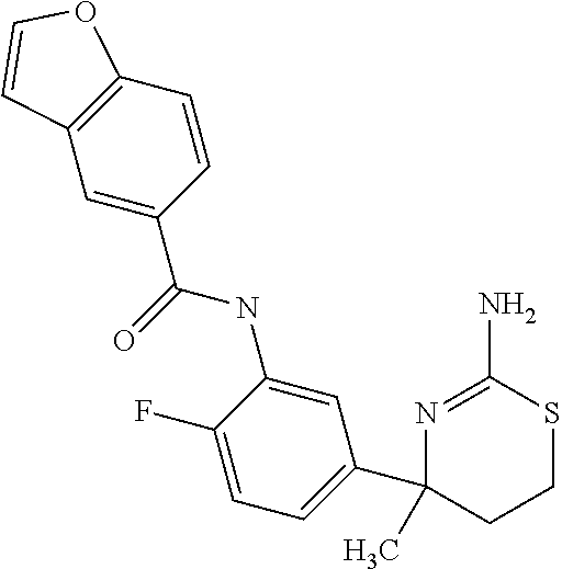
C1=C(NC(C2=CC3=C(C=C2)OC=C3)=O)C(F)=CC=C1C1(C)CCSC(N)=N1
